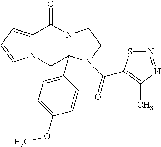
C12=CC=CN1CC1(C3=CC=C(OC)C=C3)N(C2=O)CCN1C(=O)C1=C(C)N=NS1
